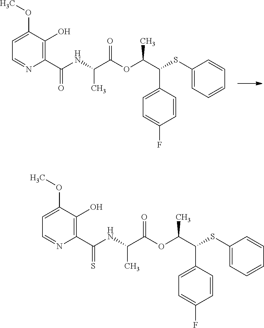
C(C(NC(C1=C(O)C(OC)=CC=N1)=S)C)(=O)OC(C(SC1=CC=CC=C1)C1=CC=C(F)C=C1)C.C(C(NC(C1=C(O)C(OC)=CC=N1)=O)C)(=O)OC(C(SC1=CC=CC=C1)C1=CC=C(F)C=C1)C
